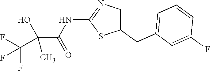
C1(CC2=CC=CC(F)=C2)=CN=C(NC(=O)C(O)(C(F)(F)F)C)S1
